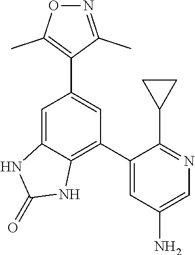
C1(C2=CC(N)=CN=C2C2CC2)=C2C(=CC(C3=C(C)ON=C3C)=C1)NC(=O)N2
